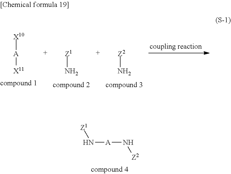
[X10][A][X11].[Z1]N.[Z2]N.N([A]N[Z2])[Z1]
